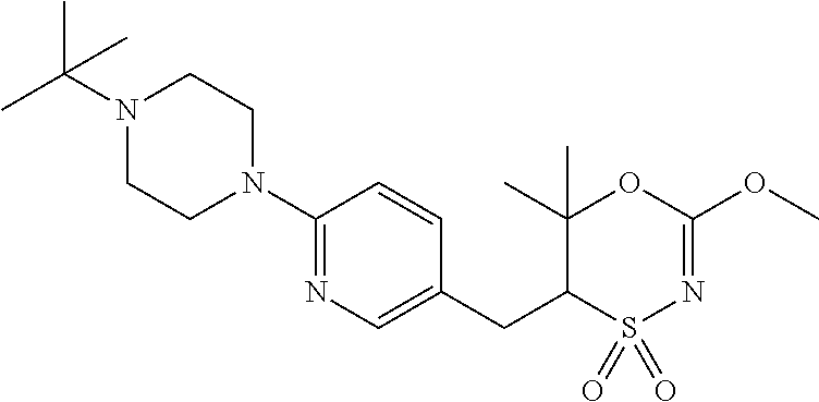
C1(N2CCN(C(C)(C)C)CC2)=NC=C(CC2S(=O)(=O)N=C(OC)OC2(C)C)C=C1
